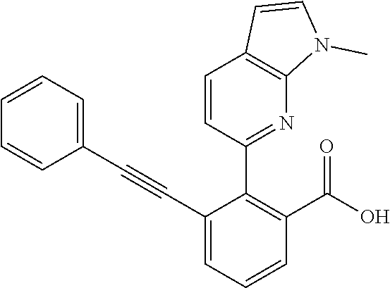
C1=CC=CC(C#CC2=CC=CC(C(O)=O)=C2C2=NC3=C(C=C2)C=CN3C)=C1
